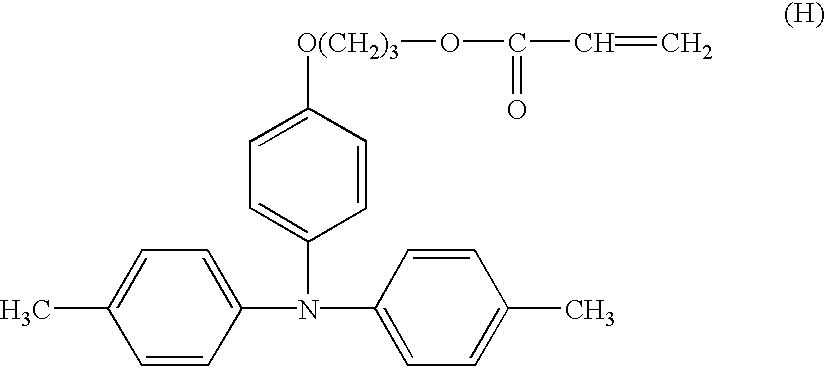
C1=CC(N(C2=CC=C(C)C=C2)C2=CC=C([O(CH2)3]OC(C=C)=O)C=C2)=CC=C1C
